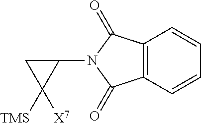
C12=C(C=CC=C1)C(=O)N(C1CC1([X7])[TMS])C2=O
